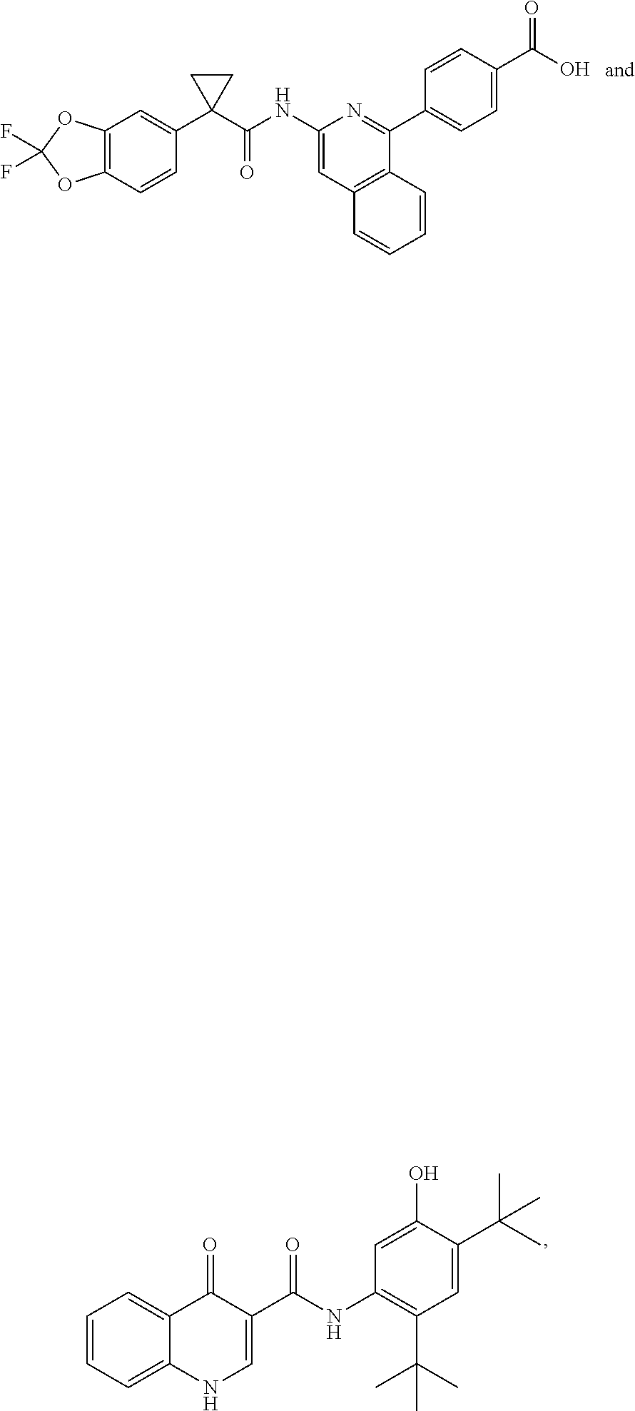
C12=C(C=CC(C3(C(NC4=CC5=C(C(C6=CC=C(C(O)=O)C=C6)=N4)C=CC=C5)=O)CC3)=C1)OC(F)(F)O2.C1=C(O)C(C(C)(C)C)=CC(C(C)(C)C)=C1NC(C1=CNC2=CC=CC=C2C1=O)=O
